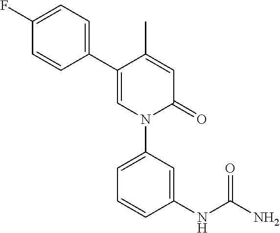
C1=C(C)C(C2=CC=C(F)C=C2)=CN(C2=CC=CC(NC(N)=O)=C2)C1=O
